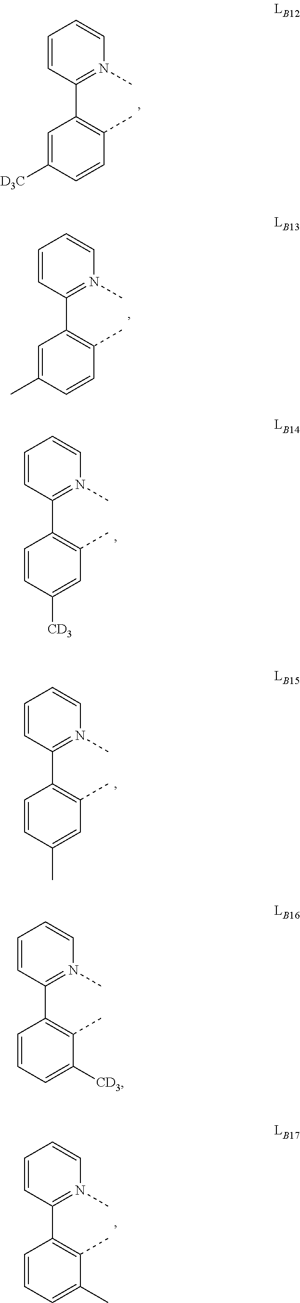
C1=CC(C2=C(C)C=CC(C)=C2)=N(C)C=C1.C1=CC(C2=C(C)C=CC([D3C])=C2)=N(C)C=C1.C1=CC(C2=C(C)C=C([CD3])C=C2)=N(C)C=C1.C1=CC(C2=C(C)C=C(C)C=C2)=N(C)C=C1.C1=CC(C2=C(C)C(C)=CC=C2)=N(C)C=C1.C1=CC(C2=C(C)C([CD3])=CC=C2)=N(C)C=C1
